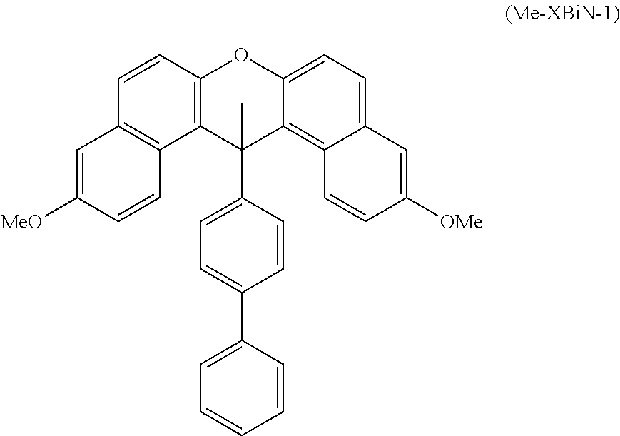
C1=C(C2(C)C3=C(C=CC4=C3C=CC([MeO])=C4)OC3=CC=C4C(=C23)C=CC([OMe])=C4)C=CC(C2=CC=CC=C2)=C1
